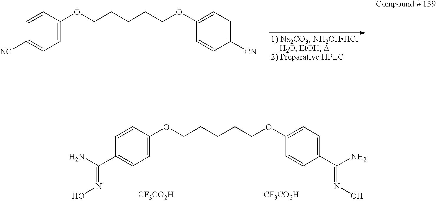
C1([NC])=CC=C(OCCCCCOC2=CC=C([CN])C=C2)C=C1.C1(C(=NO)N)=CC=C(OCCCCCOC2=CC=C(C(=NO)N)C=C2)C=C1.[CF3CO2H].[CF3CO2H]
